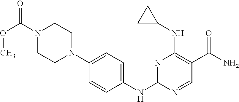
C1=CC(NC2=NC(NC3CC3)=C(C(N)=O)C=N2)=CC=C1N1CCN(C(=O)OC)CC1
